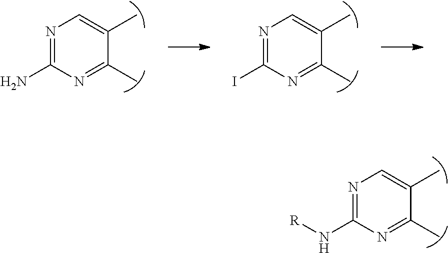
N1=C(N[R])N=C(C)C(C)=C1.N1=C(N)N=C(C)C(C)=C1.N1=C(I)N=C(C)C(C)=C1
